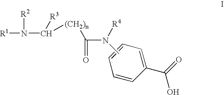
C1=CC(C(=O)O)=CC=C1.[R1]N([R2])C([R3])[(CH2)n]C(=O)N([R4])C
